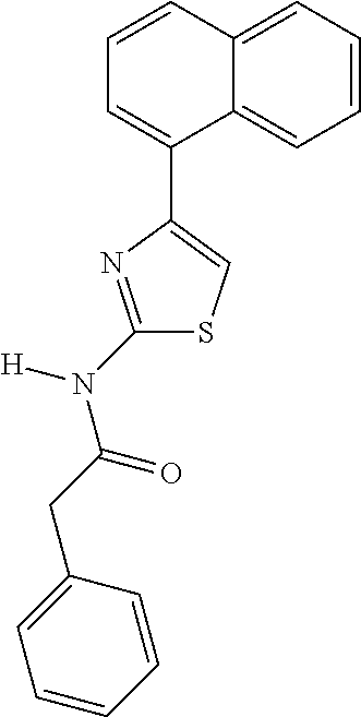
C1(N([H])C(CC2=CC=CC=C2)=O)=NC(C2=CC=CC3=CC=CC=C23)=CS1
